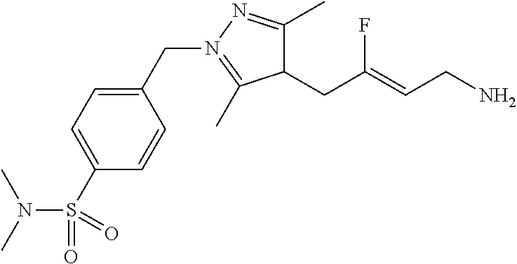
C1(C)=NN(CC2=CC=C(S(=O)(N(C)C)=O)C=C2)=C(C)C1CC(=CCN)F
